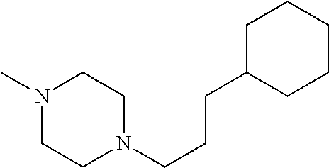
N1(C)CCN(CCCC2CCCCC2)CC1
